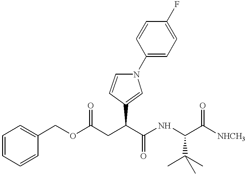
C1=CC=CC(COC(CC(C(=O)NC(C([NHCH3])=O)C(C)(C)C)C2=CN(C3=CC=C(F)C=C3)C=C2)=O)=C1
